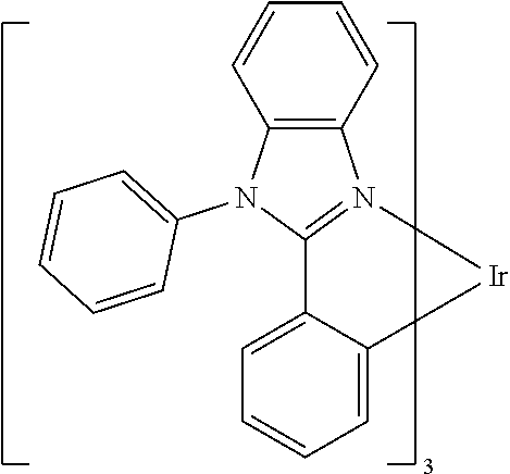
C1=CC=C2C(=C1)C1=N(C3=C(N1C1=CC=CC=C1)C=CC=C3)[Ir]2
